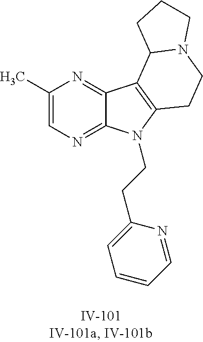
C1(C)=CN=C2C(=N1)C1=C(N2CCC2=CC=CC=N2)CCN2C1CCC2
